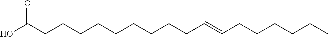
C(CCCCCCCCCC=CCCCCCC)(O)=O
